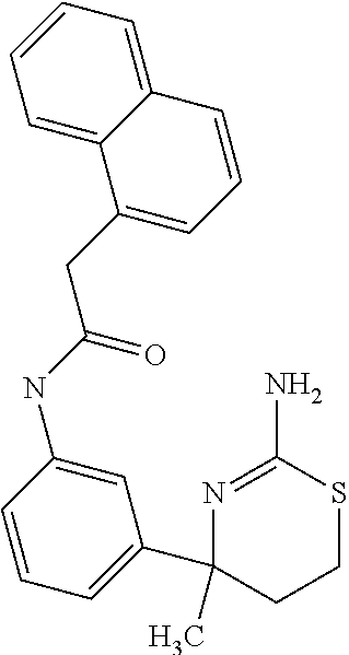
C1(C2=CC=CC(NC(CC3=CC=CC4=CC=CC=C34)=O)=C2)(C)CCSC(N)=N1
